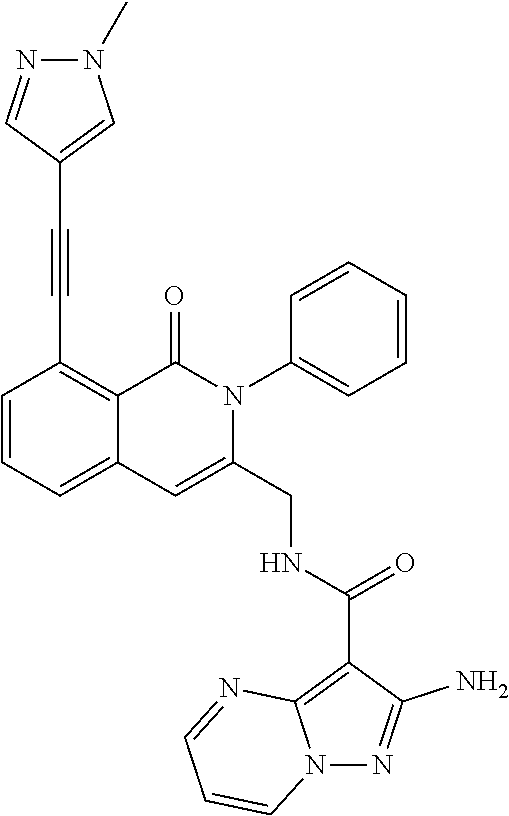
C1=CC=C2C(=C1C#CC1=CN(C)N=C1)C(=O)N(C1=CC=CC=C1)C(CNC(C1=C3N(N=C1N)C=CC=N3)=O)=C2
